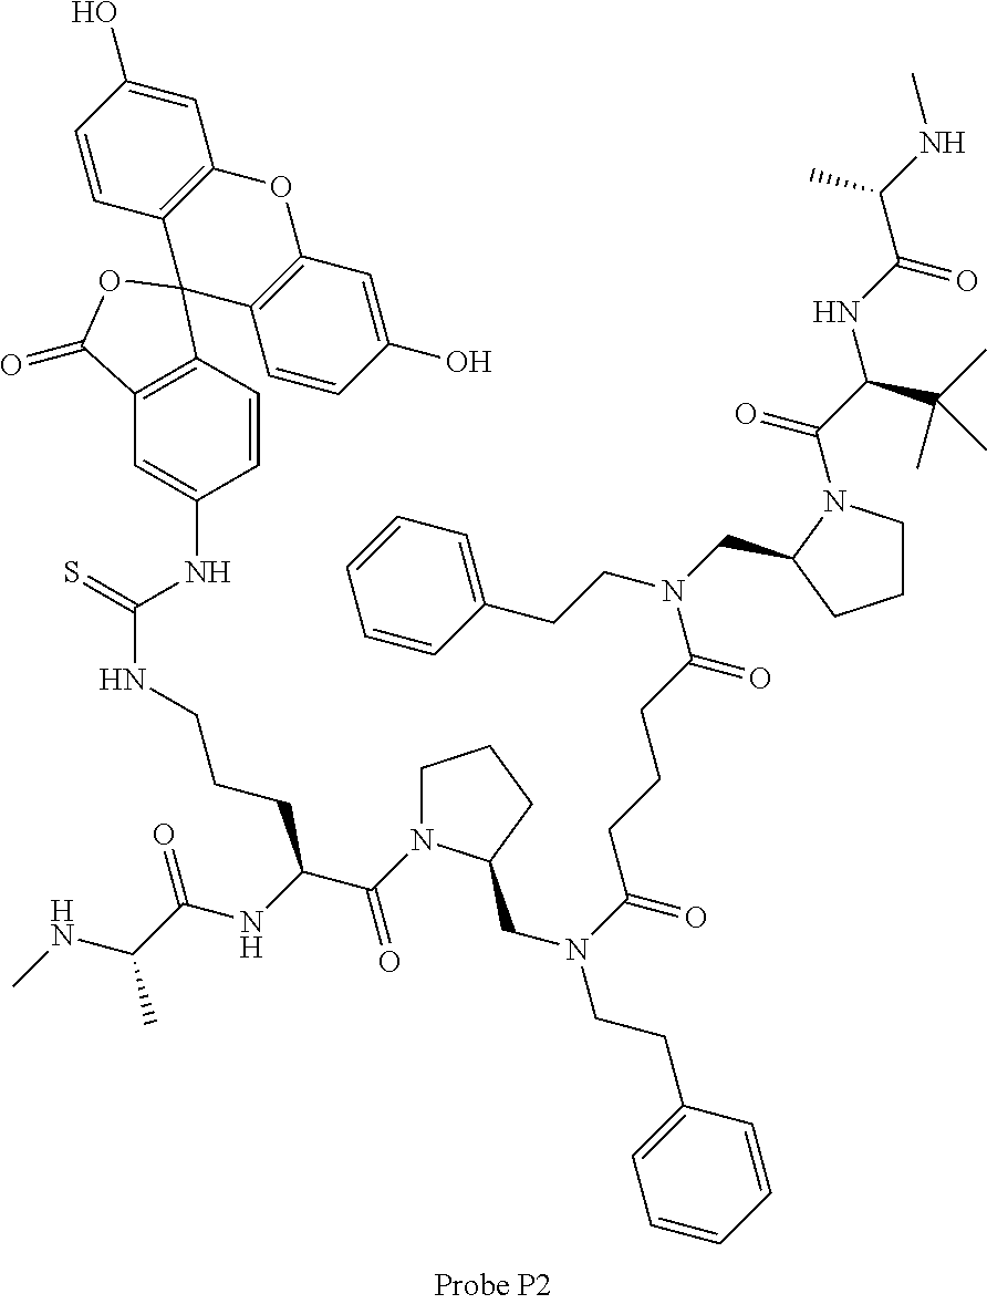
C1=CC(O)=CC2=C1C1(C3=C(O2)C=C(O)C=C3)C2=C(C=C(NC(NCCCC(NC(C(NC)C)=O)C(N3CCCC3CN(CCC3=CC=CC=C3)C(CCCC(N(CCC3=CC=CC=C3)CC3N(C(C(NC(C(NC)C)=O)C(C)(C)C)=O)CCC3)=O)=O)=O)=S)C=C2)C(=O)O1
